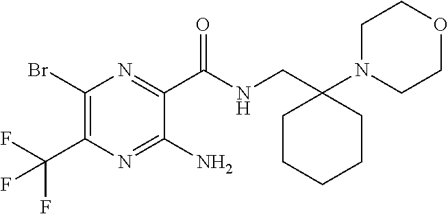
C1(Br)=C(C(F)(F)F)N=C(N)C(C(NCC2(N3CCOCC3)CCCCC2)=O)=N1
